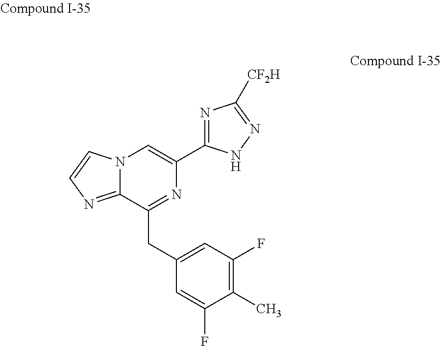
C1(C)=C(F)C=C(CC2=NC(C3=NC([CF2H])=NN3)=CN3C2=NC=C3)C=C1F
